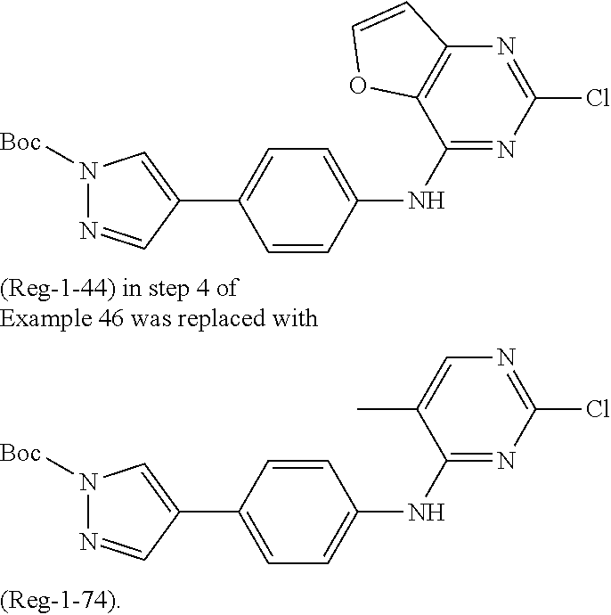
C1(NC2=CC=C(C3=CN([Boc])N=C3)C=C2)=NC(Cl)=NC2=C1OC=C2.C1(NC2=CC=C(C3=CN([Boc])N=C3)C=C2)=NC(Cl)=NC=C1C
